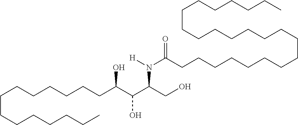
C(CCCCCCC)CCCCCCC(C(C(CO)N([H])C(CCCCCCCCCCCCCCCCCCCCCCC)=O)O)O
